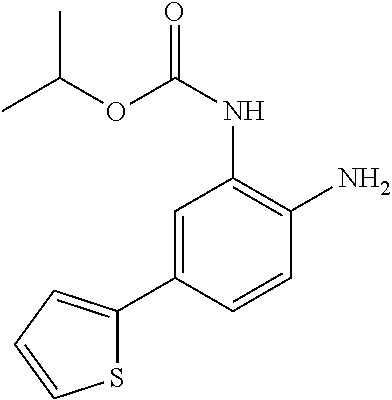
C1=C(C2=CC=CS2)C=CC(N)=C1NC(OC(C)C)=O
